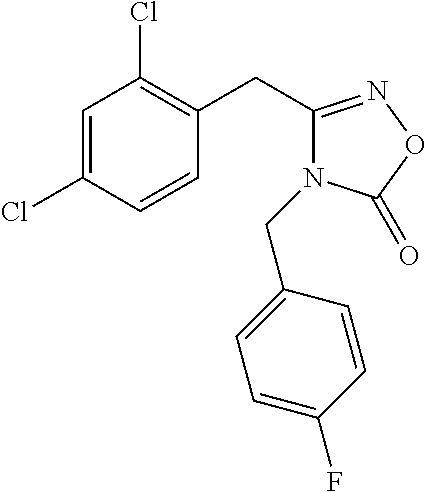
C1=C(Cl)C=CC(CC2=NOC(=O)N2CC2=CC=C(F)C=C2)=C1Cl
